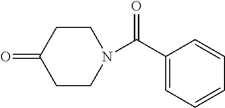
C1CC(=O)CCN1C(C1=CC=CC=C1)=O
